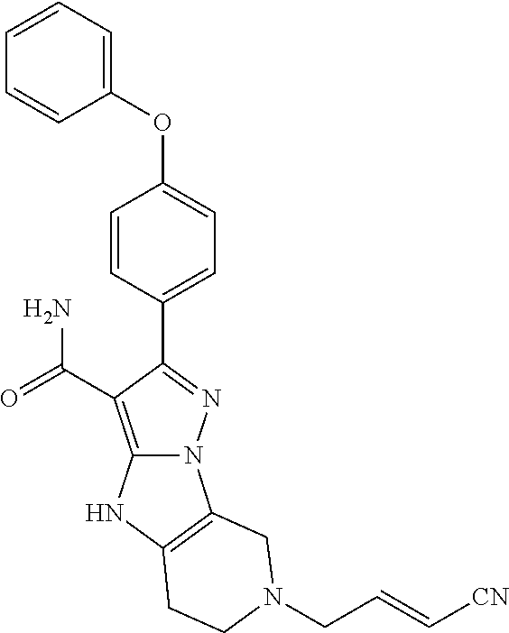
C1=CC=C(OC2=CC=C(C3=NN4C(=C3C(=O)N)NC3=C4CN(CC=C[CN])CC3)C=C2)C=C1
